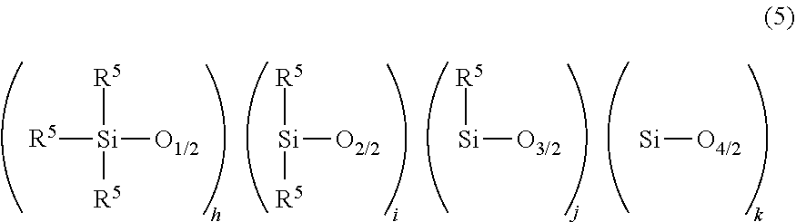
[R5][Si]([R5])([R5])[O1/2].[Si]([R5])([R5])[O2/2].[Si]([R5])[O3/2].[Si][O4/2]
